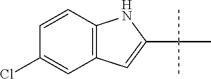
C12=C(C=C(Cl)C=C1)C=C(C(C)(C)C)N2
